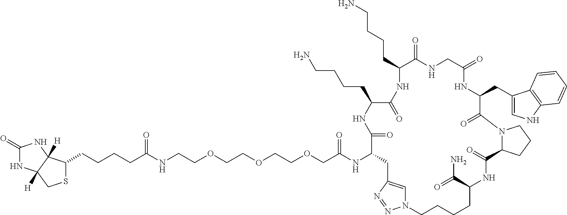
C(CCCC(NCCOCCOCCOCC(NC1CC2=CN(N=N2)CCCCC(C(=O)N)NC(=O)C2N(CCC2)C(=O)C(CC2=CNC3=C2C=CC=C3)NC(=O)CNC(=O)C(CCCCN)NC(=O)C(CCCCN)NC1=O)=O)=O)C1SCC2([H])NC(=O)NC12[H]
